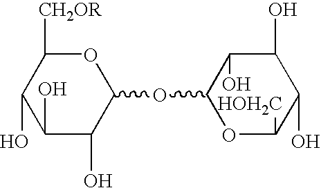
C1(O)C(O)C(O)C(OC2OC([HOH2C])C(O)C(O)C2O)OC1[CH2OR]
